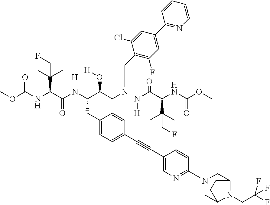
COC(NC(C(N(C(C(CNCC1=C(F)C=C(C2=NC=CC=C2)C=C1Cl)O[H])CC1=CC=C(C#CC2=CN=C(N3CC4N(CC(F)(F)F)C(C3)CC4)C=C2)C=C1)[H])=O)C(CF)(C)C)=O.N(C(C(NC(OC)=O)C(C)(C)CF)=O)[H]
